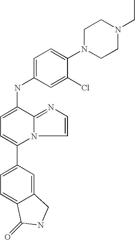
C1(C2=CC=C3C(=C2)CNC3=O)=CC=C(NC2=CC=C(N3CCN(CC)CC3)C(Cl)=C2)C2=NC=CN12
